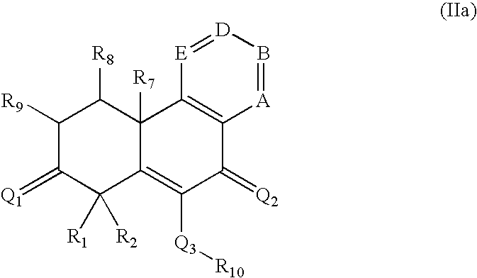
C1([R9])C(=[Q1])C([R1])([R2])C2=C([Q3][R10])C(=[Q2])C3=C(C2([R7])C1[R8])[E]=[D]B=[A]3
